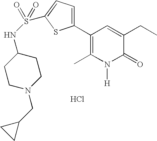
C1N(CC2CC2)CCC(NS(=O)(=O)C2=CC=C(C3=C(C)N([H])C(=O)C(CC)=C3)S2)C1.Cl
